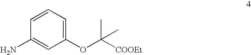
C1(OC([COOEt])(C)C)=CC=CC(N)=C1
